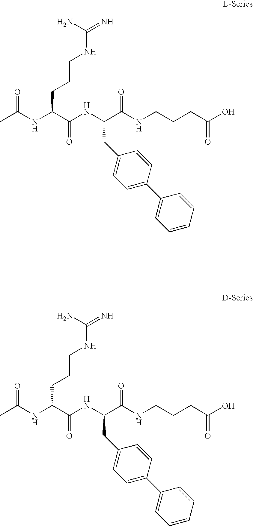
C(C(NC(C(NCCCC(O)=O)=O)CC1=CC=C(C2=CC=CC=C2)C=C1)=O)(NC(C)=O)CCCNC(=N)N.C(C(NC(C(NCCCC(O)=O)=O)CC1=CC=C(C2=CC=CC=C2)C=C1)=O)(NC(C)=O)CCCNC(=N)N
